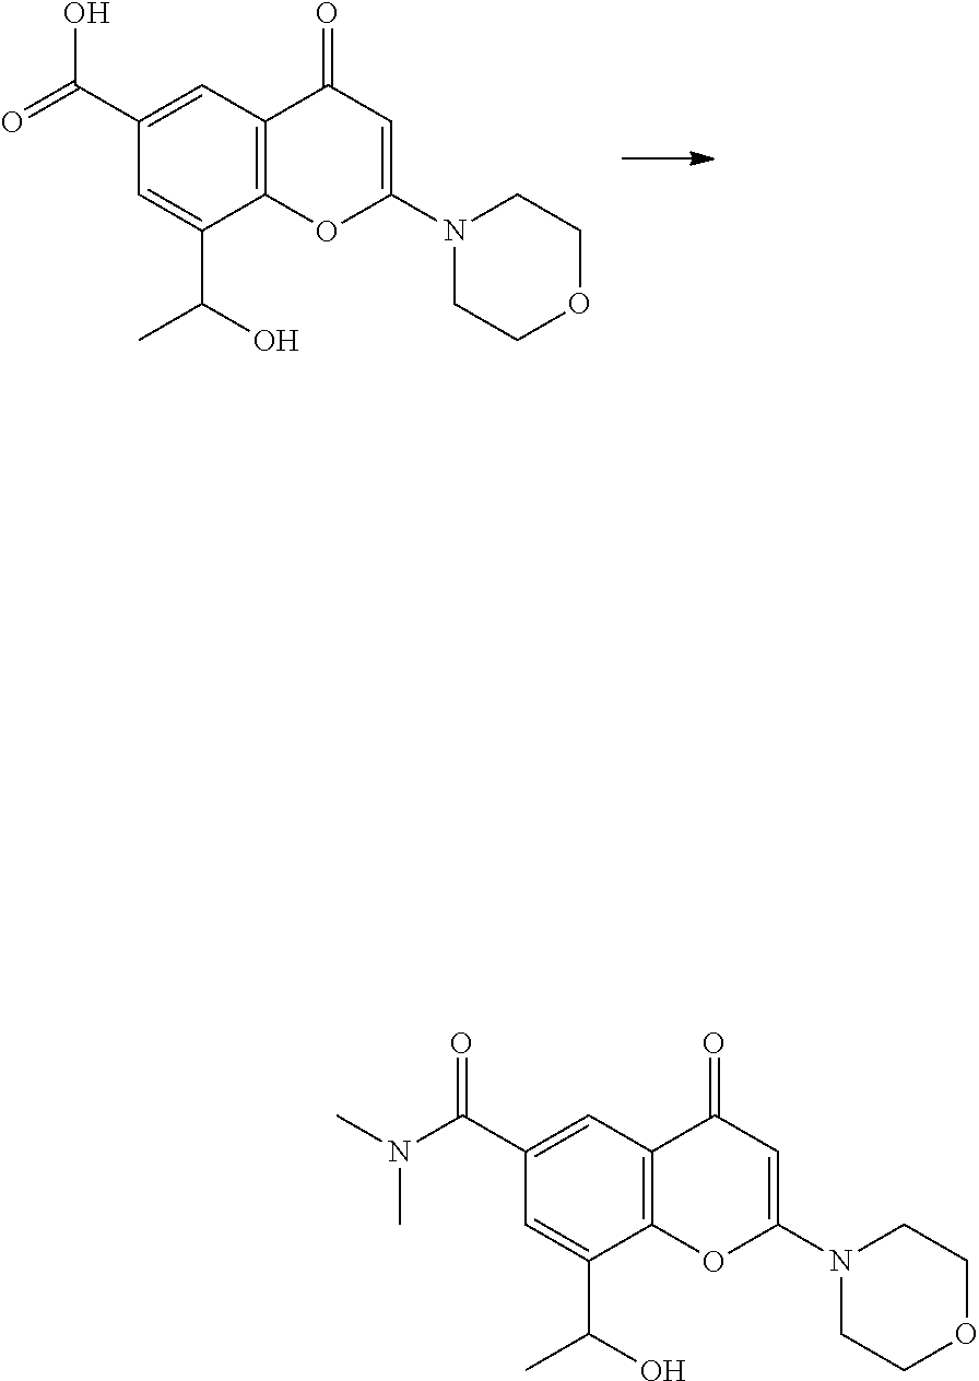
C1(C(N(C)C)=O)=CC2=C(C(C(O)C)=C1)OC(N1CCOCC1)=CC2=O.C1(C(=O)O)=CC2=C(C(C(O)C)=C1)OC(N1CCOCC1)=CC2=O
